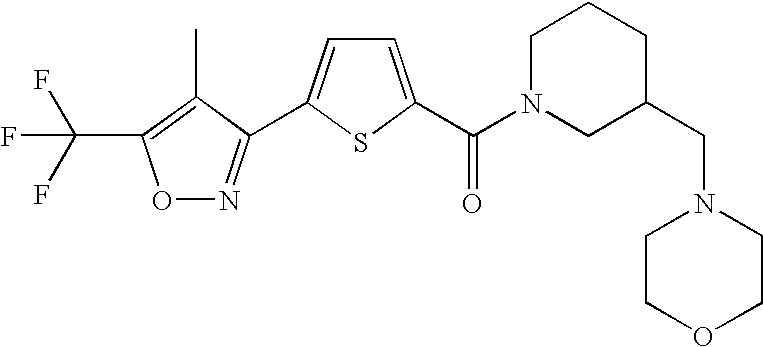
O1N=C(C2=CC=C(C(N3CC(CN4CCOCC4)CCC3)=O)S2)C(C)=C1C(F)(F)F
